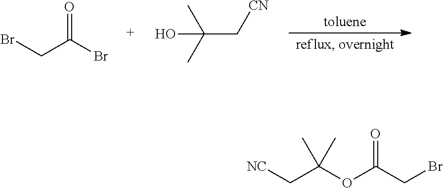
O=C(Br)CBr.C(C[CN])(C)(C)O.O=C(CBr)OC(C[NC])(C)C
